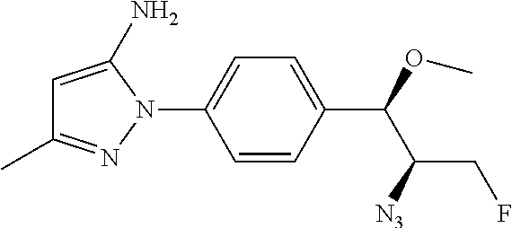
C1=CC(C(OC)C([N3])CF)=CC=C1N1C(N)=CC(C)=N1
